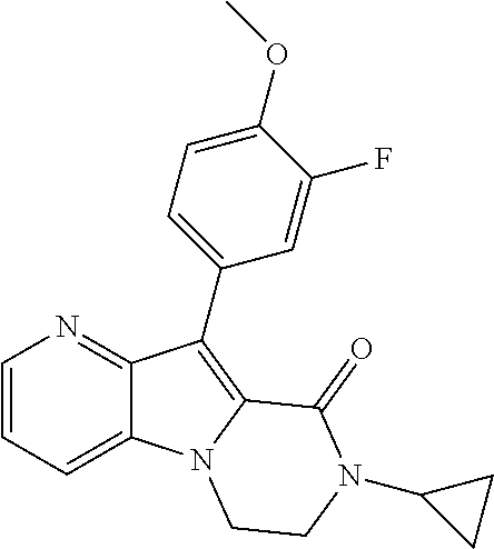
C12=CC=CN=C1C(C1=CC=C(OC)C(F)=C1)=C1N2CCN(C2CC2)C1=O
